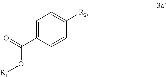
C1=C(C(=O)O[R1])C=CC([R2])=C1
